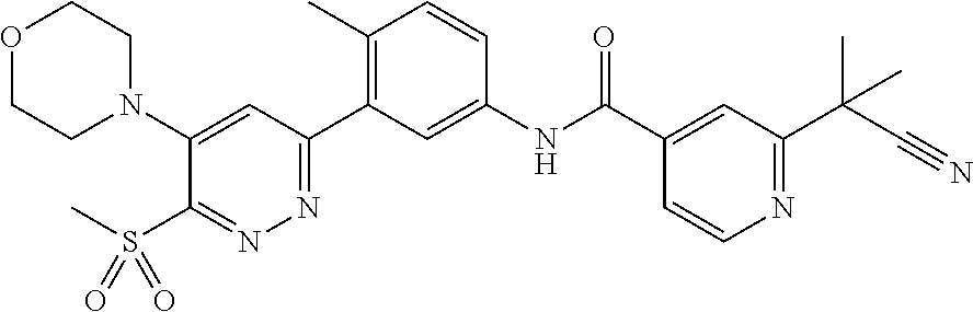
O1CCN(C2=CC(C3=C(C)C=CC(NC(C4=CC(C(C#N)(C)C)=NC=C4)=O)=C3)=NN=C2S(C)(=O)=O)CC1
